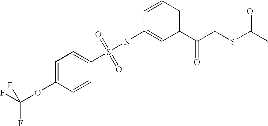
N(C1=CC(C(CSC(C)=O)=O)=CC=C1)S(C1=CC=C(OC(F)(F)F)C=C1)(=O)=O
